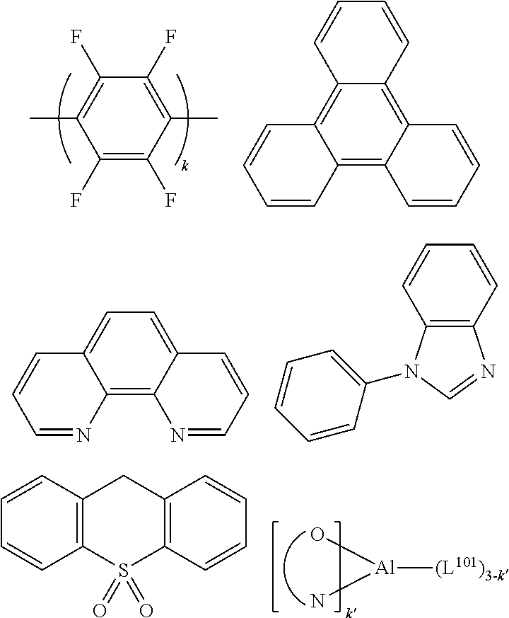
C1(C)=C(F)C(F)=C(C)C(F)=C1F.C12=C3C(=C4C(=C1C=CC=C2)C=CC=C4)C=CC=C3.C12=C3C(=CC=C1C=CC=N2)C=CC=N3.C12=C(C=CC=C1)N=CN2C1=CC=CC=C1.[Al]([(L101)3-k])(N)O.C12=C(S(=O)(=O)C3=C(C1)C=CC=C3)C=CC=C2
